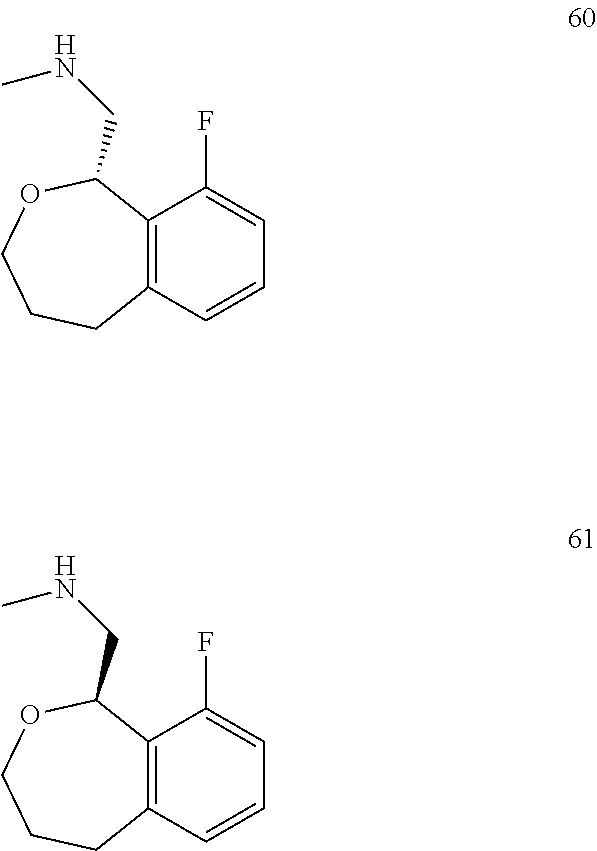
C12=C(C=CC=C1F)CCCOC2CNC.C12=C(C=CC=C1F)CCCOC2CNC
